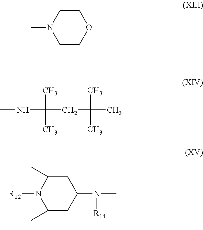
C1CN(C)CCO1.CNC(CC(C)(C)C)(C)C.C1C(C)(C)N([R12])C(C)(C)CC1N(C)[R14]
